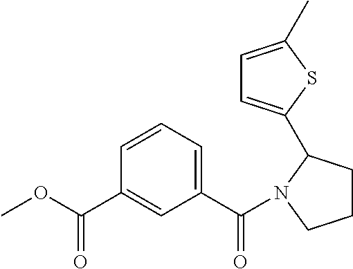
C1(C(=O)N2C(C3=CC=C(C)S3)CCC2)=CC=CC(C(OC)=O)=C1
